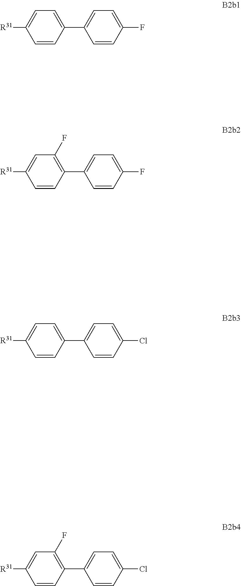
C1=CC(C2=CC=C(F)C=C2)=CC=C1[R31].C1=CC(C2=CC=C(F)C=C2)=C(F)C=C1[R31].C1=CC(C2=CC=C(Cl)C=C2)=CC=C1[R31].C1=CC(C2=CC=C(Cl)C=C2)=C(F)C=C1[R31]
